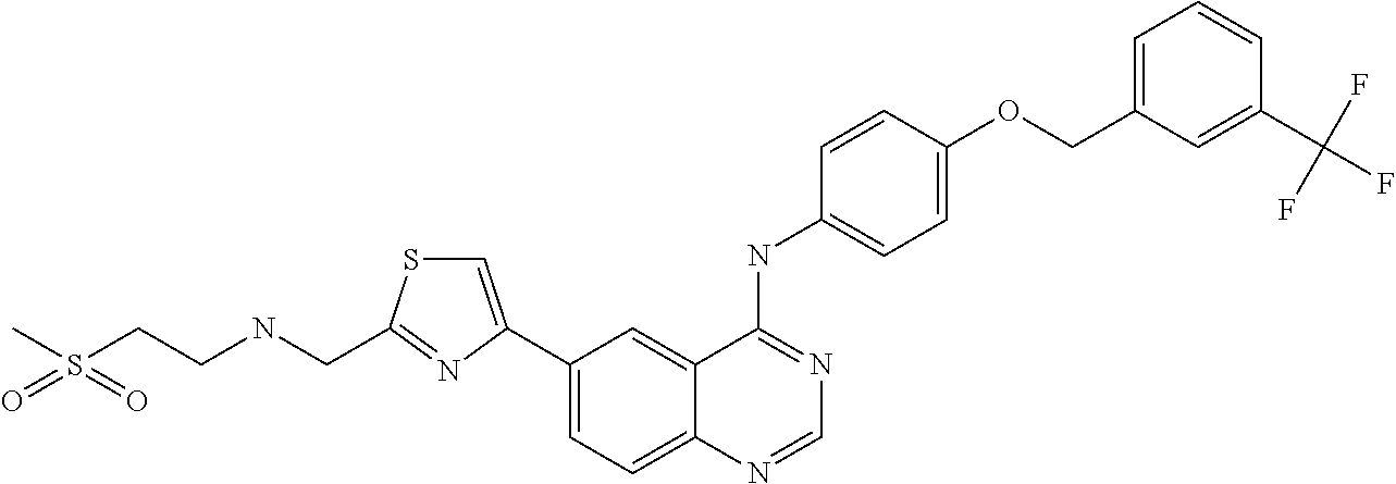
S(CCNCC1=NC(C2=CC=C3C(=C2)C(NC2=CC=C(OCC4=CC=CC(C(F)(F)F)=C4)C=C2)=NC=N3)=CS1)(=O)(=O)C
